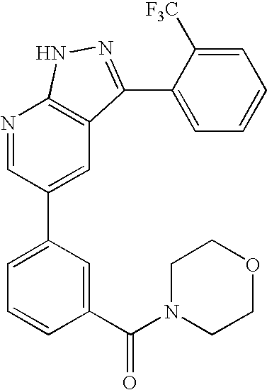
N1=CC(C2=CC=CC(C(N3CCOCC3)=O)=C2)=CC2=C1NN=C2C1=CC=CC=C1[F3C]
